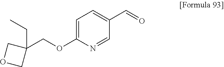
C1(COC2=CC=C(C=O)C=N2)(CC)COC1
